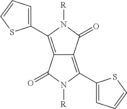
C12=C(C3=CC=CS3)N([R])C(=O)C1=C(C1=CC=CS1)N([R])C2=O
